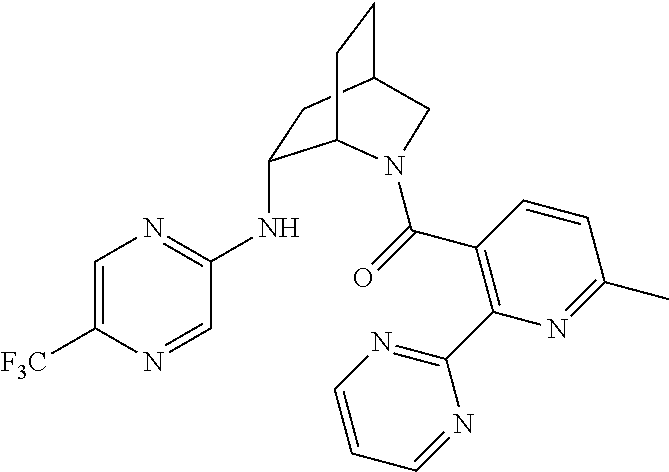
C1=C([F3C])N=CC(NC2CC3CCC2N(C(=O)C2=C(C4=NC=CC=N4)N=C(C)C=C2)C3)=N1
